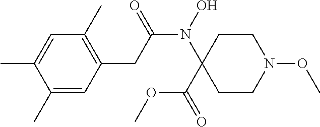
C1=C(C)C(C)=CC(CC(N(O)C2(C(=O)OC)CCN(OC)CC2)=O)=C1C
